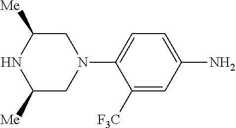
C1([F3C])=CC(N)=CC=C1N1CC([Me])NC([Me])C1
